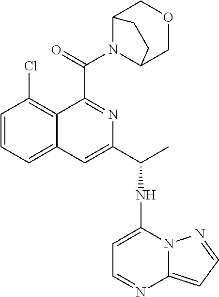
C1=CC=C2C(=C1Cl)C(C(N1C3COCC1CC3)=O)=NC(C(NC1=CC=NC3=CC=NN13)C)=C2
